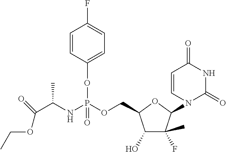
C1(O)C(C)(F)C(N2C(=O)NC(=O)C=C2)OC1COP(NC(C(=O)OCC)C)(OC1=CC=C(F)C=C1)=O
